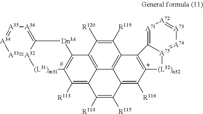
[A35]1=[A34][A33]=[A32]2C(=[A36]1)[Dn3A]C1=C([(L31)m31]2)C([R113])=C2C3=C1C([R120])=C([R119])C1=C3C(=C([R116])C3=C1C1=[A71][A72]=[A73][A74]=[A75]1[(L32)n32]3)C([R115])=C2[R114]
